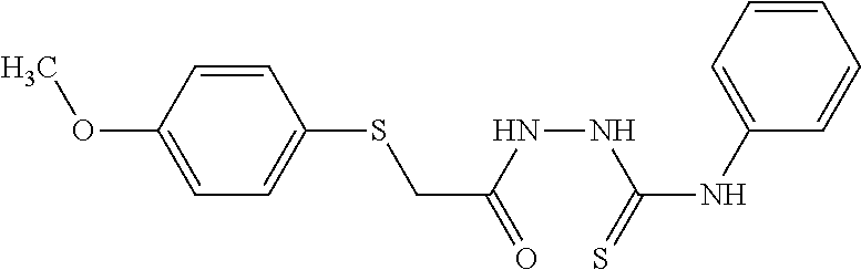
C1=CC(SCC(=O)NNC(=S)NC2=CC=CC=C2)=CC=C1OC
